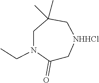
C1(=O)C[NHHCl]CC(C)(C)CN1CC
